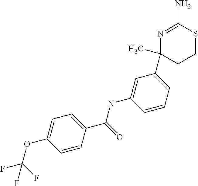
C1=CC(C(=O)NC2=CC(C3(C)CCSC(N)=N3)=CC=C2)=CC=C1OC(F)(F)F
